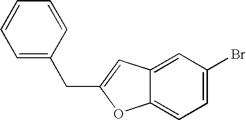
C1=CC=CC(CC2=CC3=CC(Br)=CC=C3O2)=C1
